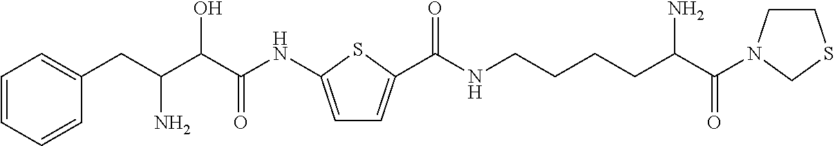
C1=CC=CC(CC(C(C(NC2=CC=C(C(NCCCCC(C(=O)N3CCSC3)N)=O)S2)=O)O)N)=C1
